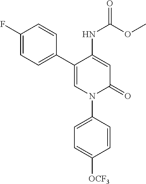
C1=C(NC(=O)OC)C(C2=CC=C(F)C=C2)=CN(C2=CC=C([OCF3])C=C2)C1=O
